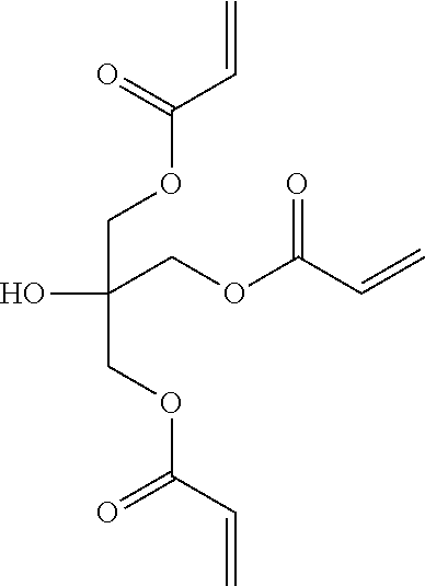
OC(COC(C=C)=O)(COC(=O)C=C)COC(=O)C=C
